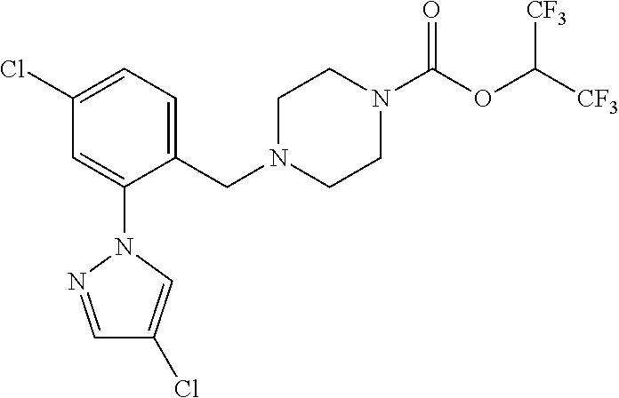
C1N(CC2=CC=C(Cl)C=C2N2N=CC(Cl)=C2)CCN(C(OC([CF3])[CF3])=O)C1
